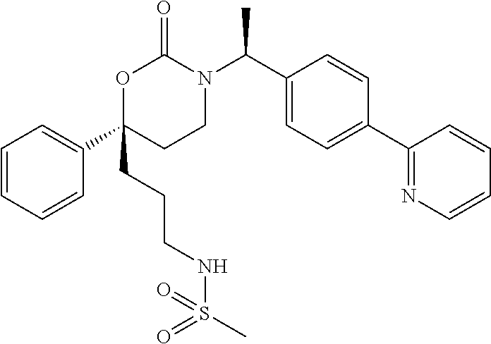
C1=CC=CC(C2(CCCNS(=O)(C)=O)CCN(C(C3=CC=C(C4=NC=CC=C4)C=C3)C)C(=O)O2)=C1
